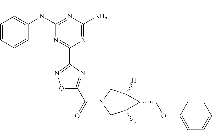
C1=CC=CC(N(C2=NC(N)=NC(C3=NOC(C(=O)N4CC5([H])C(F)(C4)C5COC4=CC=CC=C4)=N3)=N2)C)=C1
